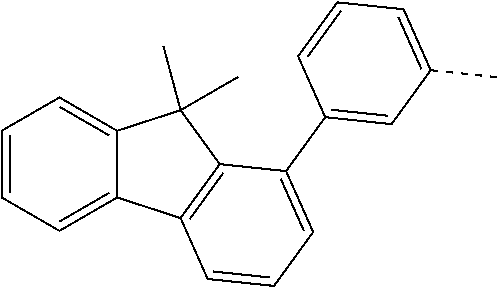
C1=CC=C2C(=C1)C(C)(C)C1=C2C=CC=C1C1=CC(C)=CC=C1
